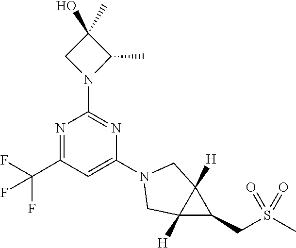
N1=C(C(F)(F)F)C=C(N2CC3([H])C([H])(C3CS(C)(=O)=O)C2)N=C1N1C(C)C(O)(C)C1
